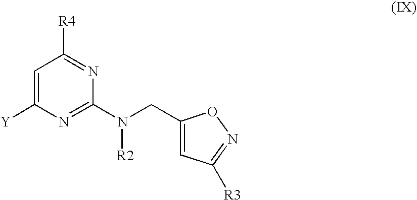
C1=C([Y])N=C(N(CC2=CC([R3])=NO2)[R2])N=C1[R4]
